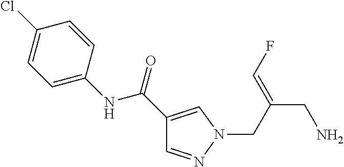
C1(C(=O)NC2=CC=C(Cl)C=C2)=CN(CC(CN)=CF)N=C1
